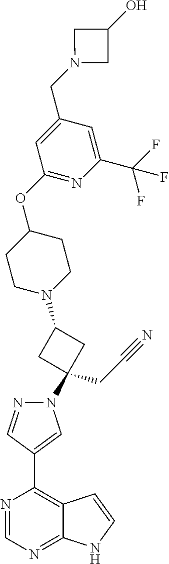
C1(C2=CN(C3(CC#N)CC(N4CCC(OC5=NC(C(F)(F)F)=CC(CN6CC(O)C6)=C5)CC4)C3)N=C2)=C2C(=NC=N1)NC=C2
